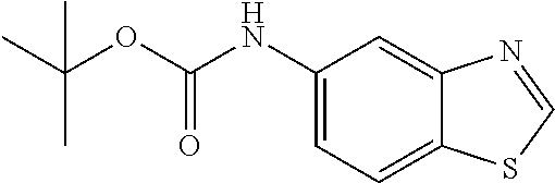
C1(NC(OC(C)(C)C)=O)=CC=C2C(=C1)N=CS2
